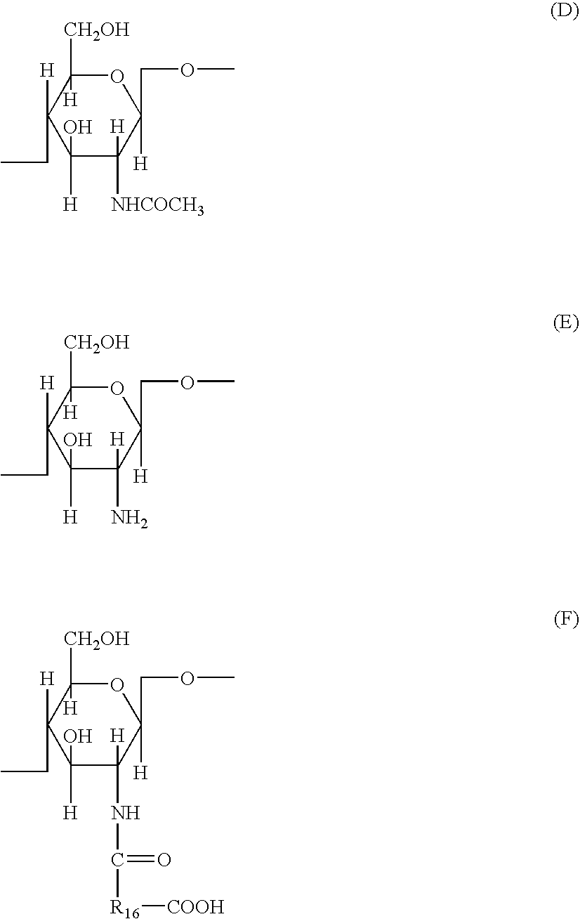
C1(O)([H])C([H])([NHCOCH3])C([H])(COC)OC([H])([CH2OH])C1([H])CC.C1(O)([H])C([H])(N)C([H])(COC)OC([H])([CH2OH])C1([H])CC.C1(O)([H])C([H])(NC(=O)[R16][COOH])C([H])(COC)OC([H])([CH2OH])C1([H])CC
